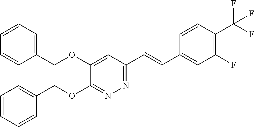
C1=CC=C(COC2=CC(C=CC3=CC(F)=C(C(F)(F)F)C=C3)=NN=C2OCC2=CC=CC=C2)C=C1
